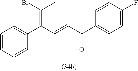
C1=CC=CC(C(C=CC(C2=CC=C(F)C=C2)=O)=C(Br)C)=C1
